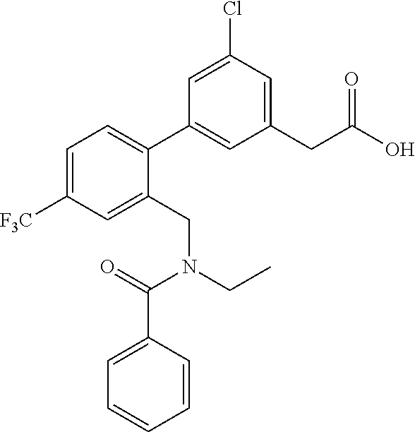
C1=C([F3C])C=C(CN(CC)C(=O)C2=CC=CC=C2)C(C2=CC(CC(O)=O)=CC(Cl)=C2)=C1
